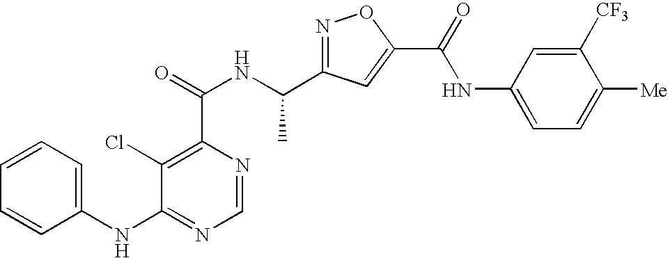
C1=NC(C(=O)NC(C2=NOC(C(NC3=CC=C([Me])C([CF3])=C3)=O)=C2)C)=C(Cl)C(NC2=CC=CC=C2)=N1
